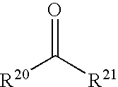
[R20]C([R21])=O
